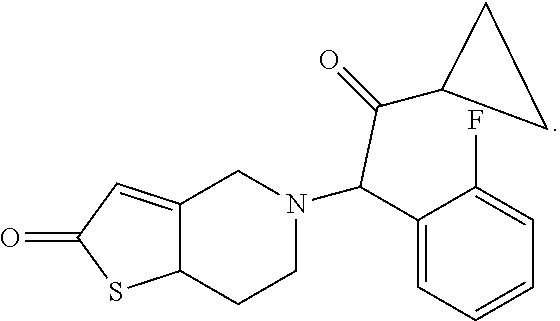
C12=CC(=O)SC1CCN(C(C1=CC=CC=C1F)C(C1CC1)=O)C2
